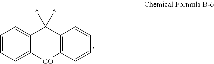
C12=CC=CC=C1C(*)(*)C1=C([CO]2)C=CC=C1
